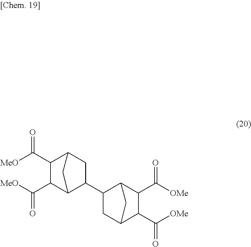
C1(C([MeO])=O)C(C([MeO])=O)C2C(C3CC4C(C([OMe])=O)C(C([OMe])=O)C3C4)CC1C2
